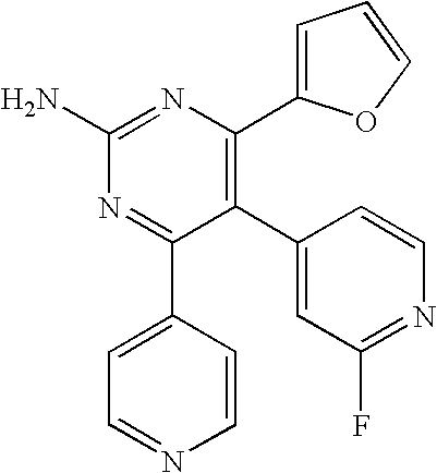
C1(C2=C(C3=CC=CO3)N=C(N)N=C2C2=CC=NC=C2)=CC(F)=NC=C1
